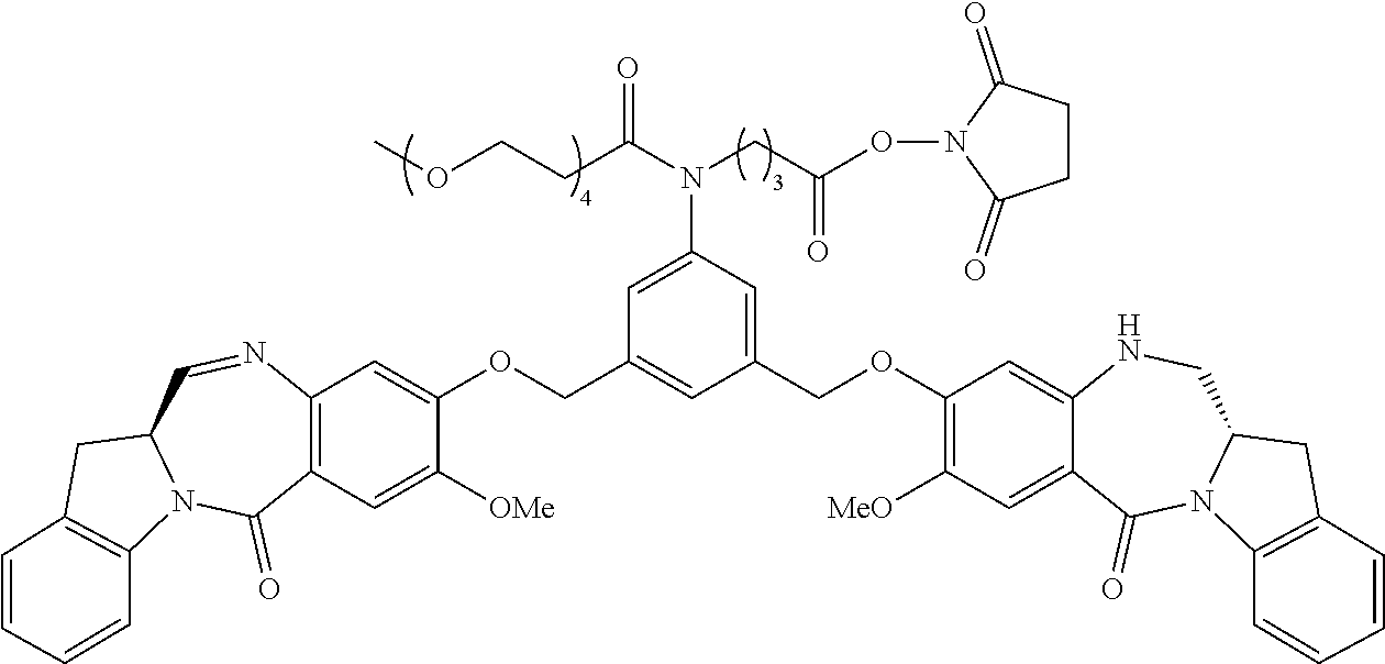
C1(COC2=CC3=C(C=C2[OMe])C(=O)N2C(C=N3)CC3=C2C=CC=C3)=CC(COC2=C([MeO])C=C3C(=C2)NCC2N(C3=O)C3=C(C2)C=CC=C3)=CC(N(C(CCOC)=O)CC(ON2C(=O)CCC2=O)=O)=C1
